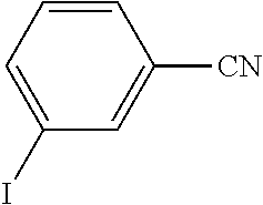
C1=CC=C(I)C=C1[CN]
